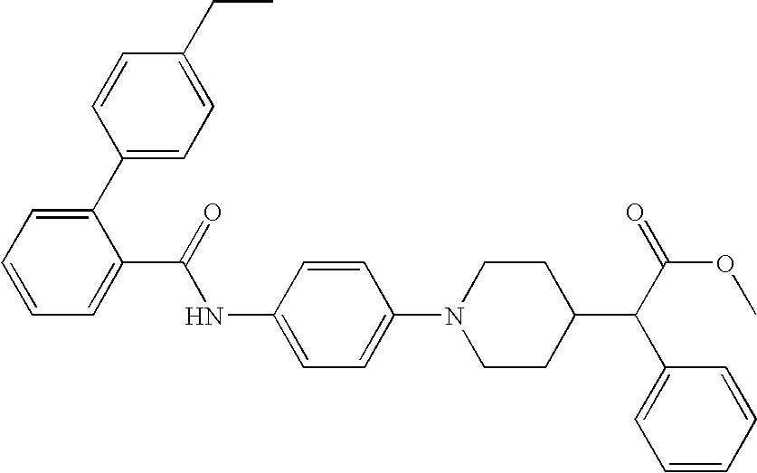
C1=CC(C2=CC=CC=C2C(NC2=CC=C(N3CCC(C(C4=CC=CC=C4)C(OC)=O)CC3)C=C2)=O)=CC=C1CC
